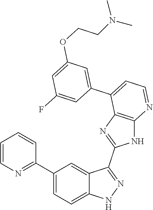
C1=CN=C(C2=CC=C3C(=C2)C(C2=NC4=C(N2)N=CC=C4C2=CC(OCCN(C)C)=CC(F)=C2)=NN3)C=C1
